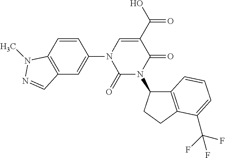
C1=CC2=C(C=C1N1C(=O)N(C3C4=C(CC3)C(C(F)(F)F)=CC=C4)C(=O)C(C(O)=O)=C1)C=NN2C
